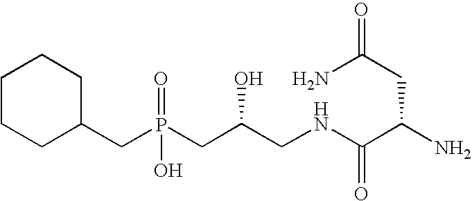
C1CCC(CP(CC(CNC(=O)C(CC(=O)N)N)O)(O)=O)CC1
